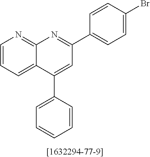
C1=CC=C2C(=N1)N=C(C1=CC=C(Br)C=C1)C=C2C1=CC=CC=C1
